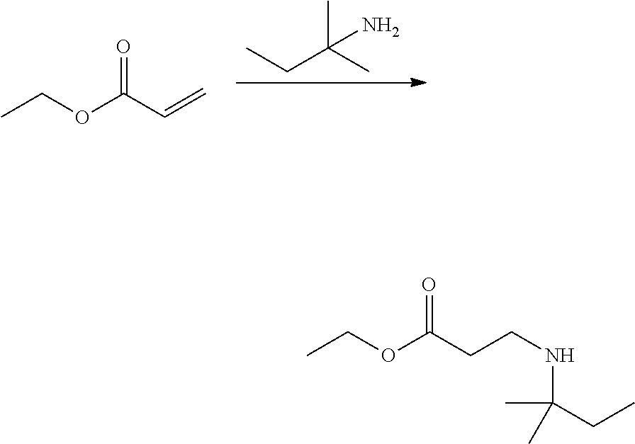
CCC(C)(C)N.CCOC(C=C)=O.CCOC(CCNC(C)(C)CC)=O
